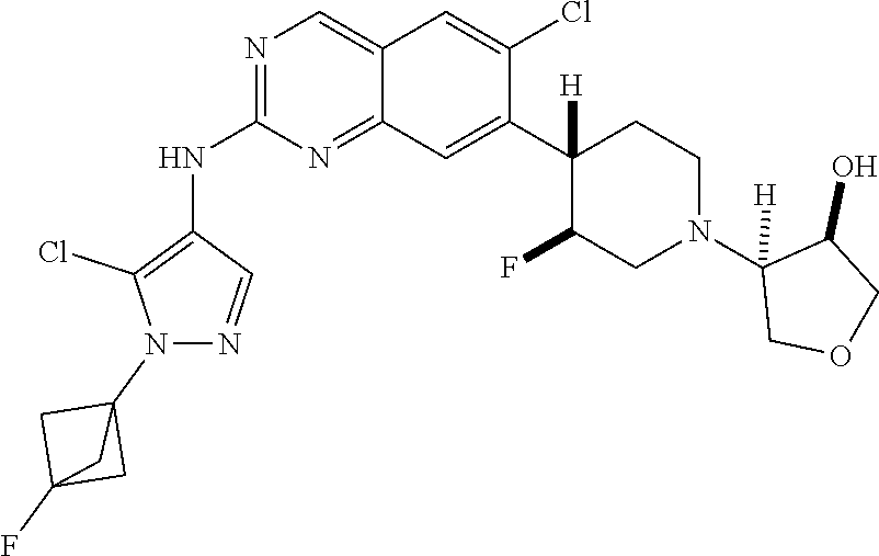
C12=CN=C(NC3=C(Cl)N(C45CC(F)(C4)C5)N=C3)N=C1C=C(C1([H])C(F)CN(C3([H])COCC3O)CC1)C(Cl)=C2
